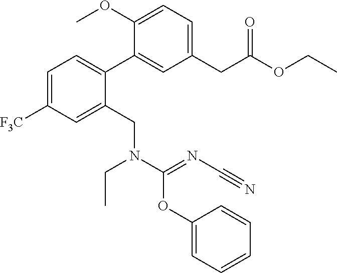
C1(C2=CC=C([F3C])C=C2CN(CC)C(OC2=CC=CC=C2)=NC#N)=CC(CC(OCC)=O)=CC=C1OC
